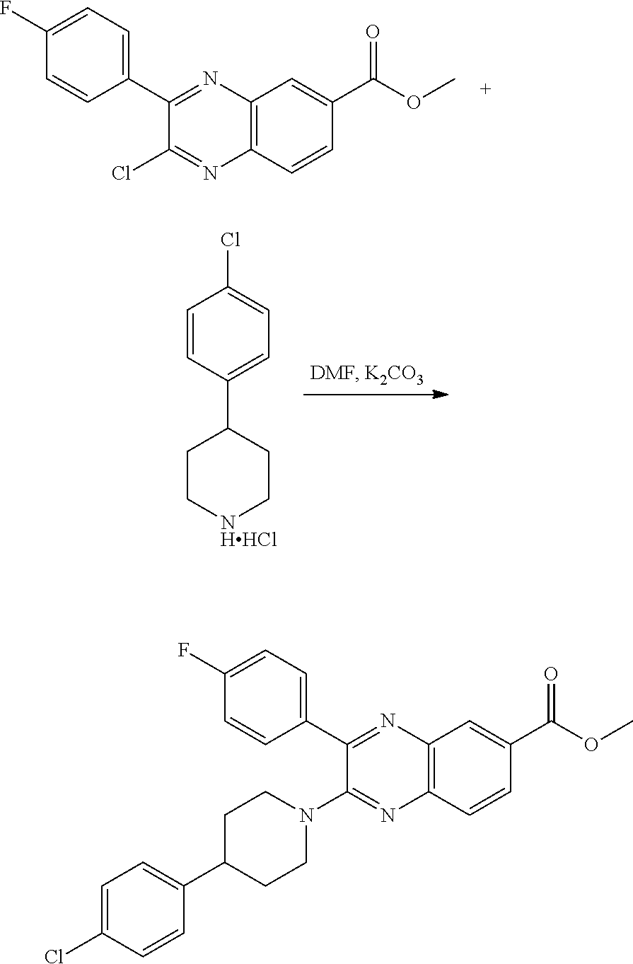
C12=C(C=CC(C(=O)OC)=C1)N=C(Cl)C(C1=CC=C(F)C=C1)=N2.C1=CC(C2CC[NHHCl]CC2)=CC=C1Cl.C1(C2=CC=C(F)C=C2)=NC2=C(N=C1N1CCC(C3=CC=C(Cl)C=C3)CC1)C=CC(C(=O)OC)=C2
